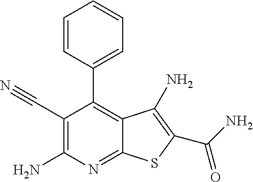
C1=CC(C2=C3C(=NC(N)=C2C#N)SC(C(=O)N)=C3N)=CC=C1
